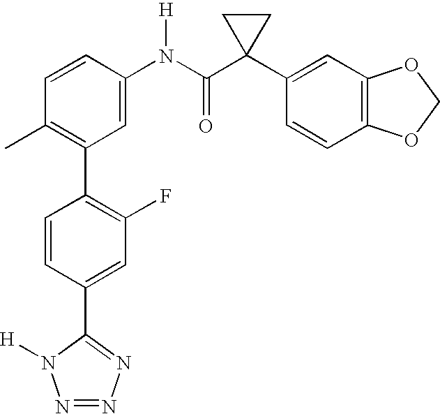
C1(N(C(C2(C3=CC4=C(C=C3)OCO4)CC2)=O)[H])=CC(C2=C(F)C=C(C3=NN=NN3[H])C=C2)=C(C)C=C1
